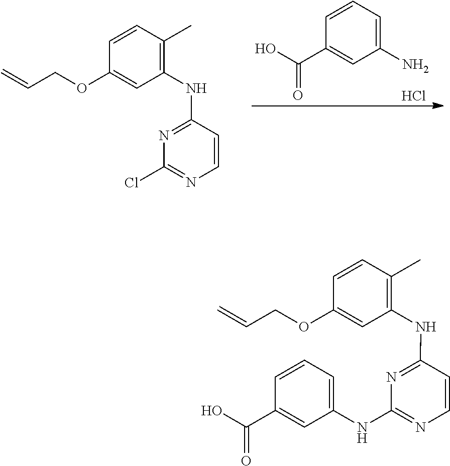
C1(C)=C(NC2=NC(Cl)=NC=C2)C=C(OCC=C)C=C1.C1(N)=CC=CC(C(O)=O)=C1.Cl.C1(C)=C(NC2=NC(NC3=CC=CC(C(O)=O)=C3)=NC=C2)C=C(OCC=C)C=C1
